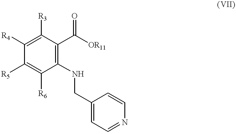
C1([R3])=C([R4])C([R5])=C([R6])C(NCC2=CC=NC=C2)=C1C([OR11])=O
